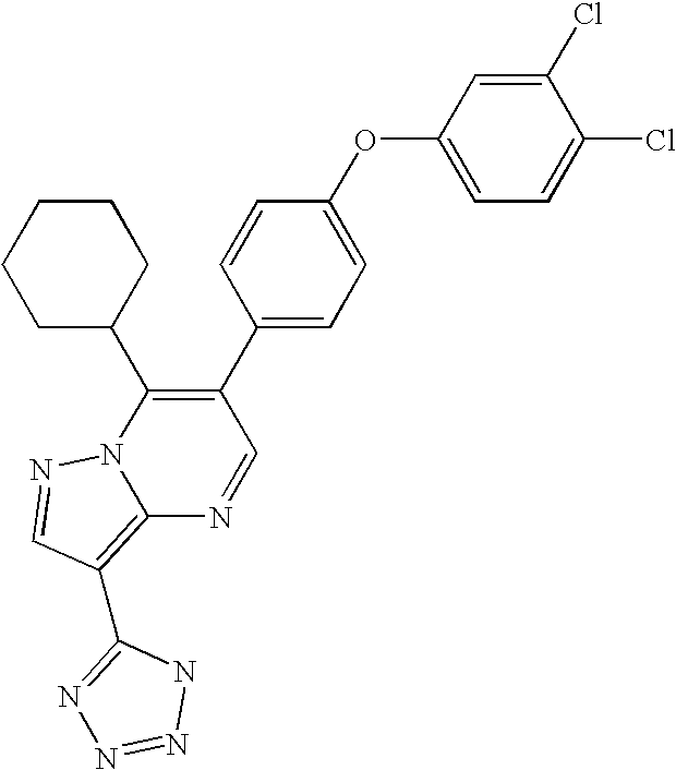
C12=C(C3=NN=NN3)C=NN1C(C1CCCCC1)=C(C1=CC=C(OC3=CC=C(Cl)C(Cl)=C3)C=C1)C=N2
